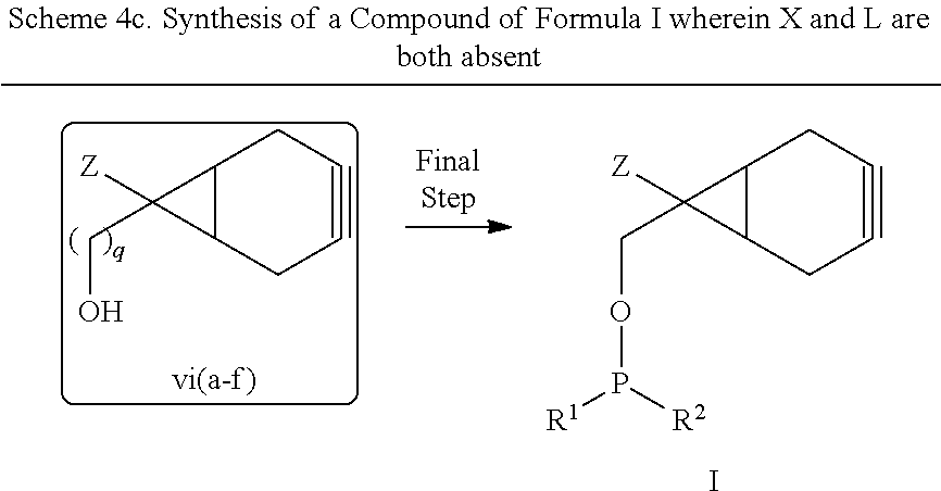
C12C(CC#CC1)C2([Z])CO.C12C(CC#CC1)C2([Z])COP([R1])[R2].I
